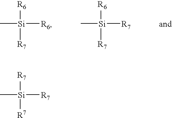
C[Si]([R6])([R6])[R7].C[Si]([R7])([R6])[R7].C[Si]([R7])([R7])[R7]
